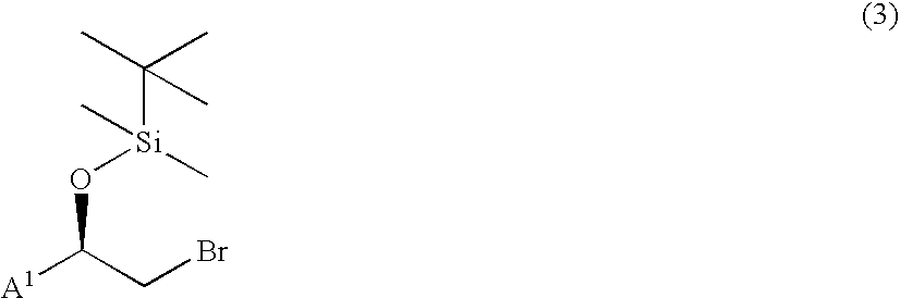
O(C(CBr)[A1])[Si](C)(C(C)(C)C)C
